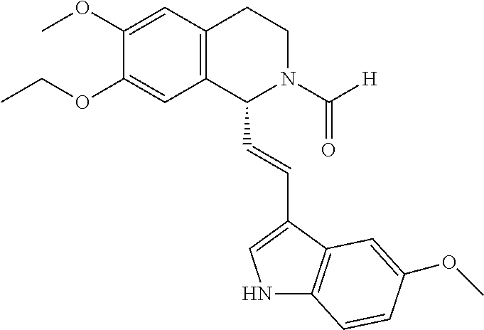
C1(OC)=CC2=C(C=C1OCC)C(C=CC1=CNC3=C1C=C(OC)C=C3)N(C([H])=O)CC2
